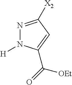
N1=C([X2])C=C(C(=O)[OEt])N1[H]
